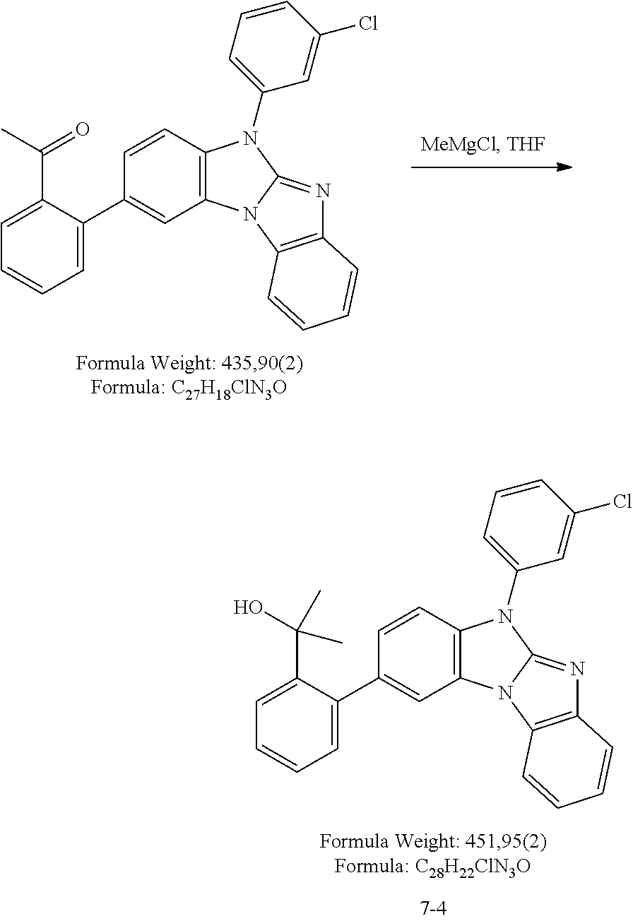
C1(C2=CC=CC=C2C(C)=O)=CC2=C(C=C1)N(C1=CC=CC(Cl)=C1)C1=NC3=C(N21)C=CC=C3.C1(C2=CC=CC=C2C(O)(C)C)=CC2=C(C=C1)N(C1=CC=CC(Cl)=C1)C1=NC3=C(N21)C=CC=C3
